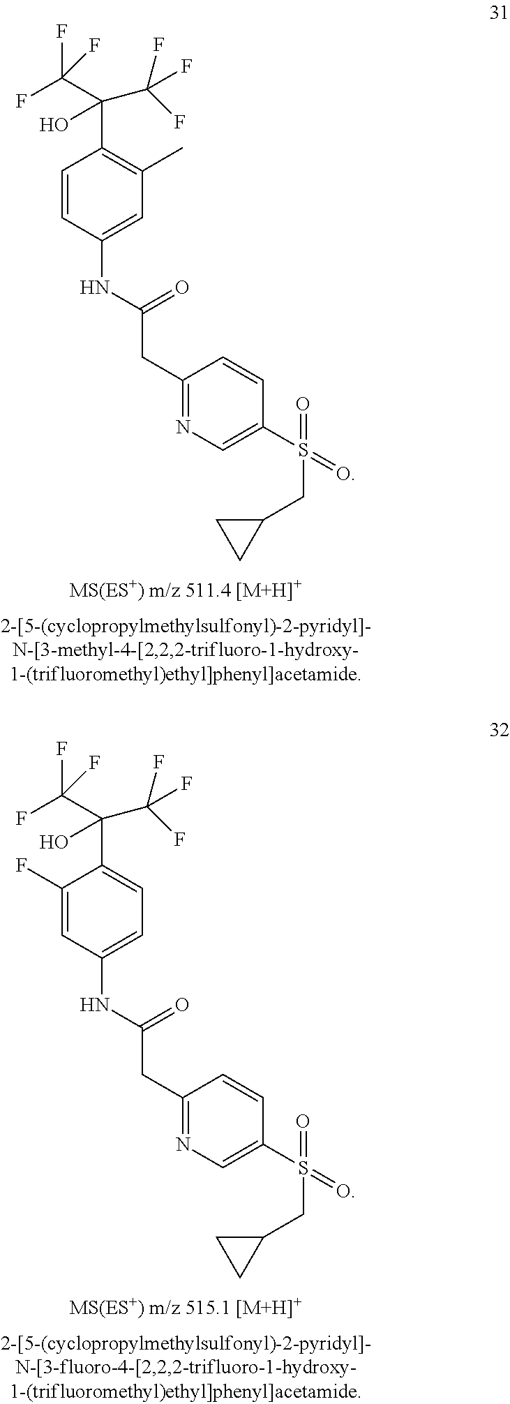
C1(F)=CC(NC(CC2=NC=C(S(CC3CC3)(=O)=O)C=C2)=O)=CC=C1C(C(F)(F)F)(C(F)(F)F)O.C1=CC(NC(CC2=NC=C(S(CC3CC3)(=O)=O)C=C2)=O)=CC(C)=C1C(C(F)(F)F)(C(F)(F)F)O
